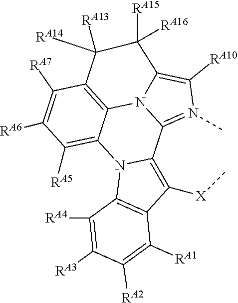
C12=N(C)C([RA10])=C3N1C1=C(C([RA7])=C([RA6])C([RA5])=C1N1C2=C([X]C)C2=C1C([RA4])=C([RA3])C([RA2])=C2[RA1])C([RA13])([RA14])C3([RA15])[RA16]
